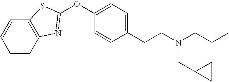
C12=C(C=CC=C1)N=C(OC1=CC=C(CCN(CCC)CC3CC3)C=C1)S2
